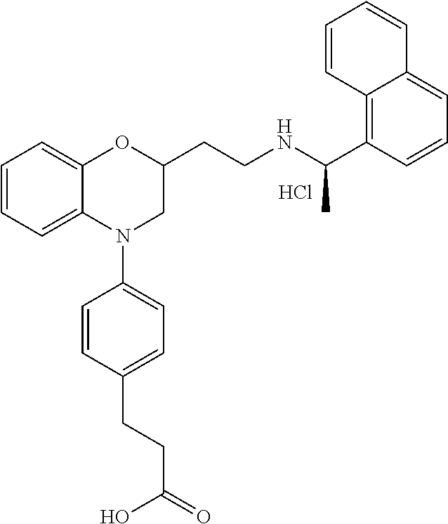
Cl.C1=CC=C2C(=C1)OC(CCNC(C1=C3C(=CC=C1)C=CC=C3)C)CN2C1=CC=C(CCC(=O)O)C=C1
